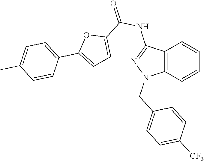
C12=C(C=CC=C1)N(CC1=CC=C([CF3])C=C1)N=C2NC(=O)C1=CC=C(C2=CC=C(C)C=C2)O1
